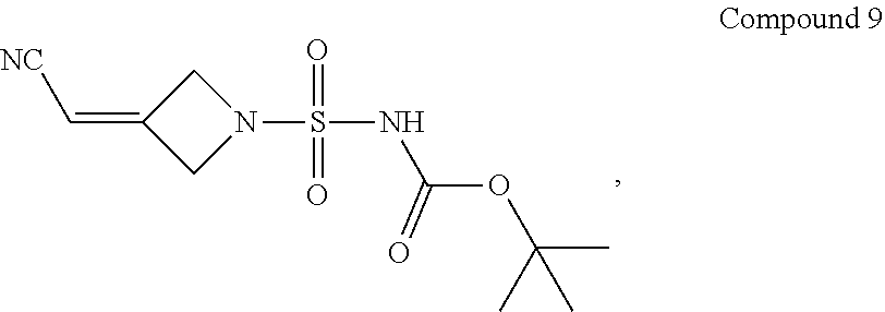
C1C(=C[NC])CN1S(=O)(=O)NC(OC(C)(C)C)=O
